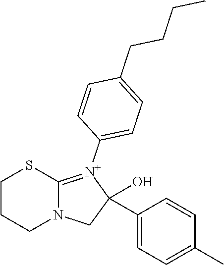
C1CCN2C(=[N+](C3=CC=C(CCCC)C=C3)C(O)(C3=CC=C(C)C=C3)C2)S1
